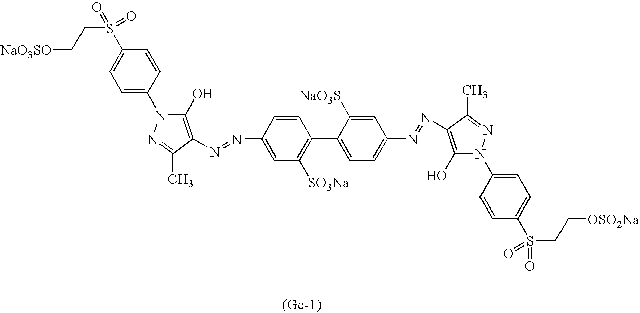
C1(O)=C(N=NC2=CC([SO3Na])=C(C3=CC=C(N=NC4=C(O)N(C5=CC=C(S(CC[OSO2Na])(=O)=O)C=C5)N=C4C)C=C3[NaO3S])C=C2)C(C)=NN1C1=CC=C(S(CC[NaO3SO])(=O)=O)C=C1
